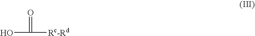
OC(=O)[Rc-Rd]
